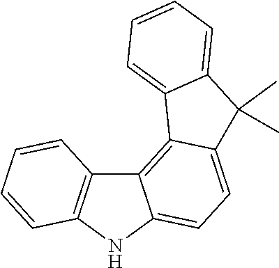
C12=C(NC3=CC=C4C(=C13)C1=CC=CC=C1C4(C)C)C=CC=C2
